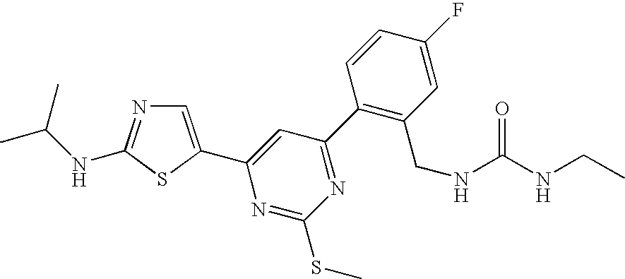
C1=C(C2=CC(C3=C(CNC(NCC)=O)C=C(F)C=C3)=NC(SC)=N2)SC(NC(C)C)=N1
